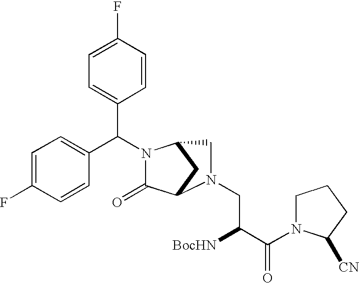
C1=C(F)C=CC(C(C2=CC=C(F)C=C2)N2C(=O)C3CC2CN3CC([BocHN])C(=O)N2CCCC2[CN])=C1
